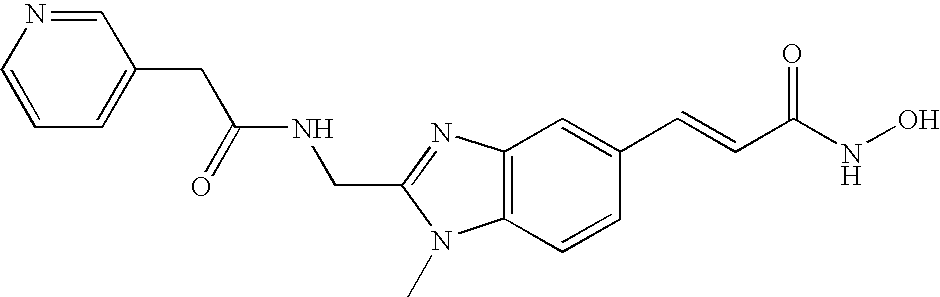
C1(CNC(CC2=CC=CN=C2)=O)=NC2=C(C=CC(C=CC(NO)=O)=C2)N1C
